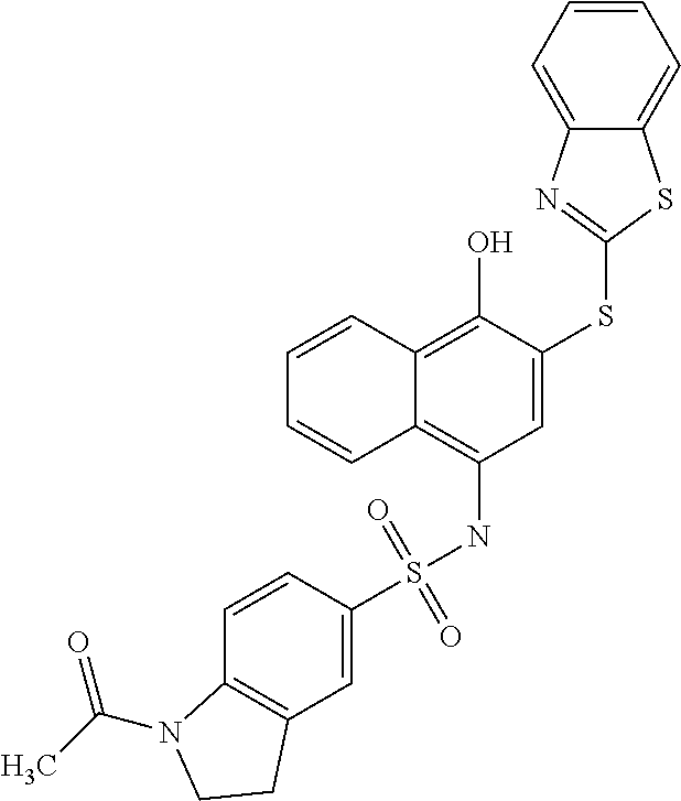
C1=CC2=C(O)C(SC3=NC4=CC=CC=C4S3)=CC(NS(=O)(=O)C3=CC4=C(C=C3)N(C(C)=O)CC4)=C2C=C1
